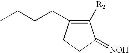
C1([R2])=C(CCCC)CCC1=[NOH]
